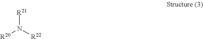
[R21]N([R22])[R20]
